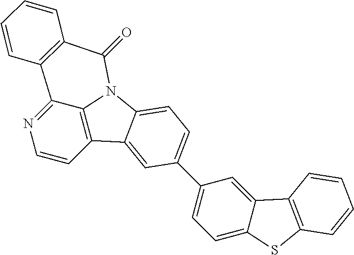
C1=CC2=C3C(=N1)C1=C(C(=O)N3C3=CC=C(C4=CC=C5C(=C4)C4=C(S5)C=CC=C4)C=C23)C=CC=C1
